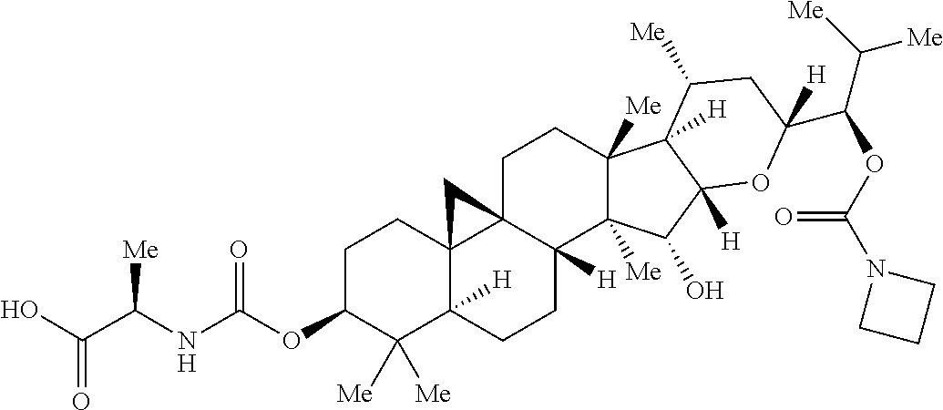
C1C23C4(C([H])(CCC2([H])C2([Me])C([Me])(C1)C1([H])C([Me])CC(C(OC(=O)N5CCC5)C([Me])[Me])([H])OC1([H])C2O)C([Me])([Me])C(OC(=O)NC(C(O)=O)[Me])CC4)C3
